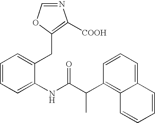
C1=CC=C(NC(C(C2=C3C(=CC=C2)C=CC=C3)C)=O)C(CC2=C([COOH])N=CO2)=C1
